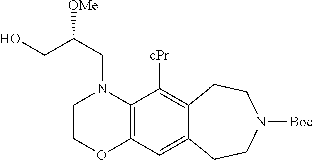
C1COC2=C(N1CC(CO)[OMe])C([cPr])=C1C(=C2)CCN([Boc])CC1
